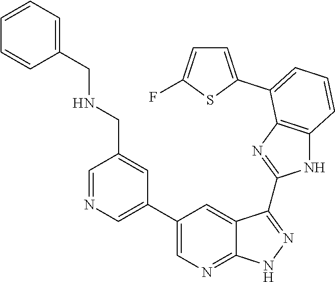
C1=NC=C(C2=CN=C3C(=C2)C(C2=NC4=C(N2)C=CC=C4C2=CC=C(F)S2)=NN3)C=C1CNCC1=CC=CC=C1
